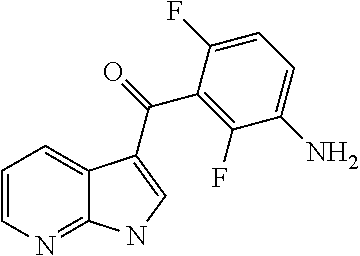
C1=CN=C2C(=C1)C(C(=O)C1=C(F)C(N)=CC=C1F)=CN2
